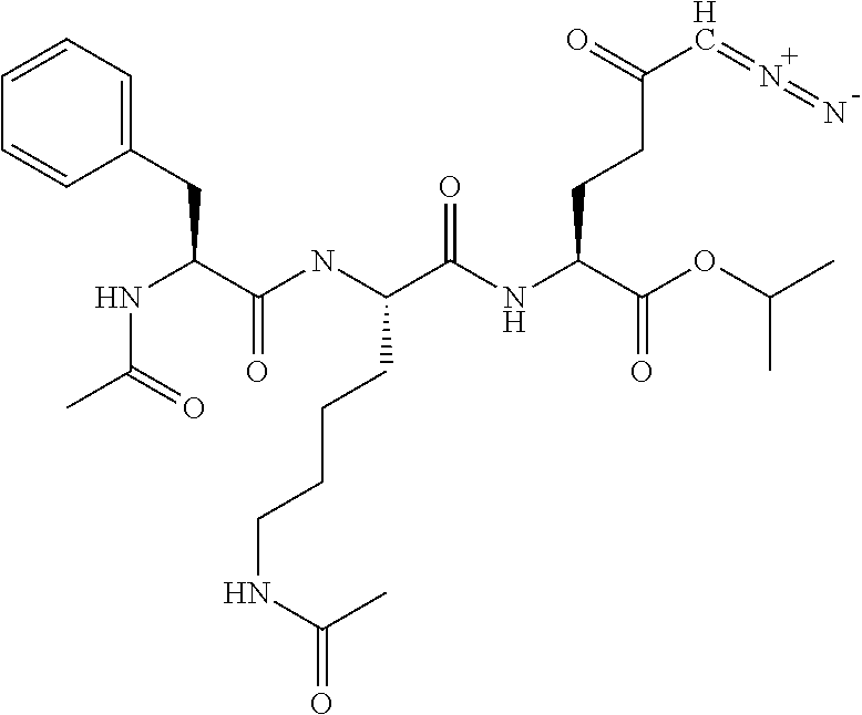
[H].N(C(C(=O)NC(C(=O)OC(C)C)CCC(C=N=N)=O)CCCCNC(C)=O)C(C(NC(C)=O)CC1=CC=CC=C1)=O
